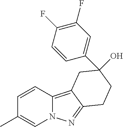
C1=CC2=C3C(=NN2C=C1C)CCC(O)(C1=CC(F)=C(F)C=C1)C3
